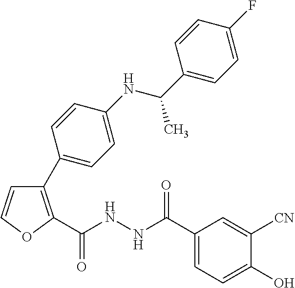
C1=COC(C(NNC(C2=CC=C(O)C([CN])=C2)=O)=O)=C1C1=CC=C(NC(C2=CC=C(F)C=C2)C)C=C1
